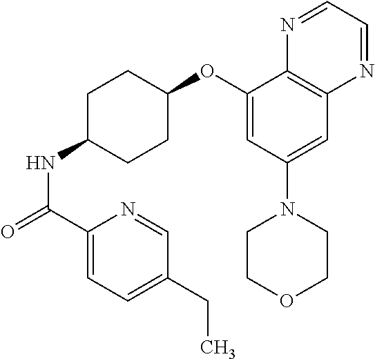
C1(C(=O)NC2CCC(OC3=CC(N4CCOCC4)=CC4=C3N=CC=N4)CC2)=CC=C(CC)C=N1
